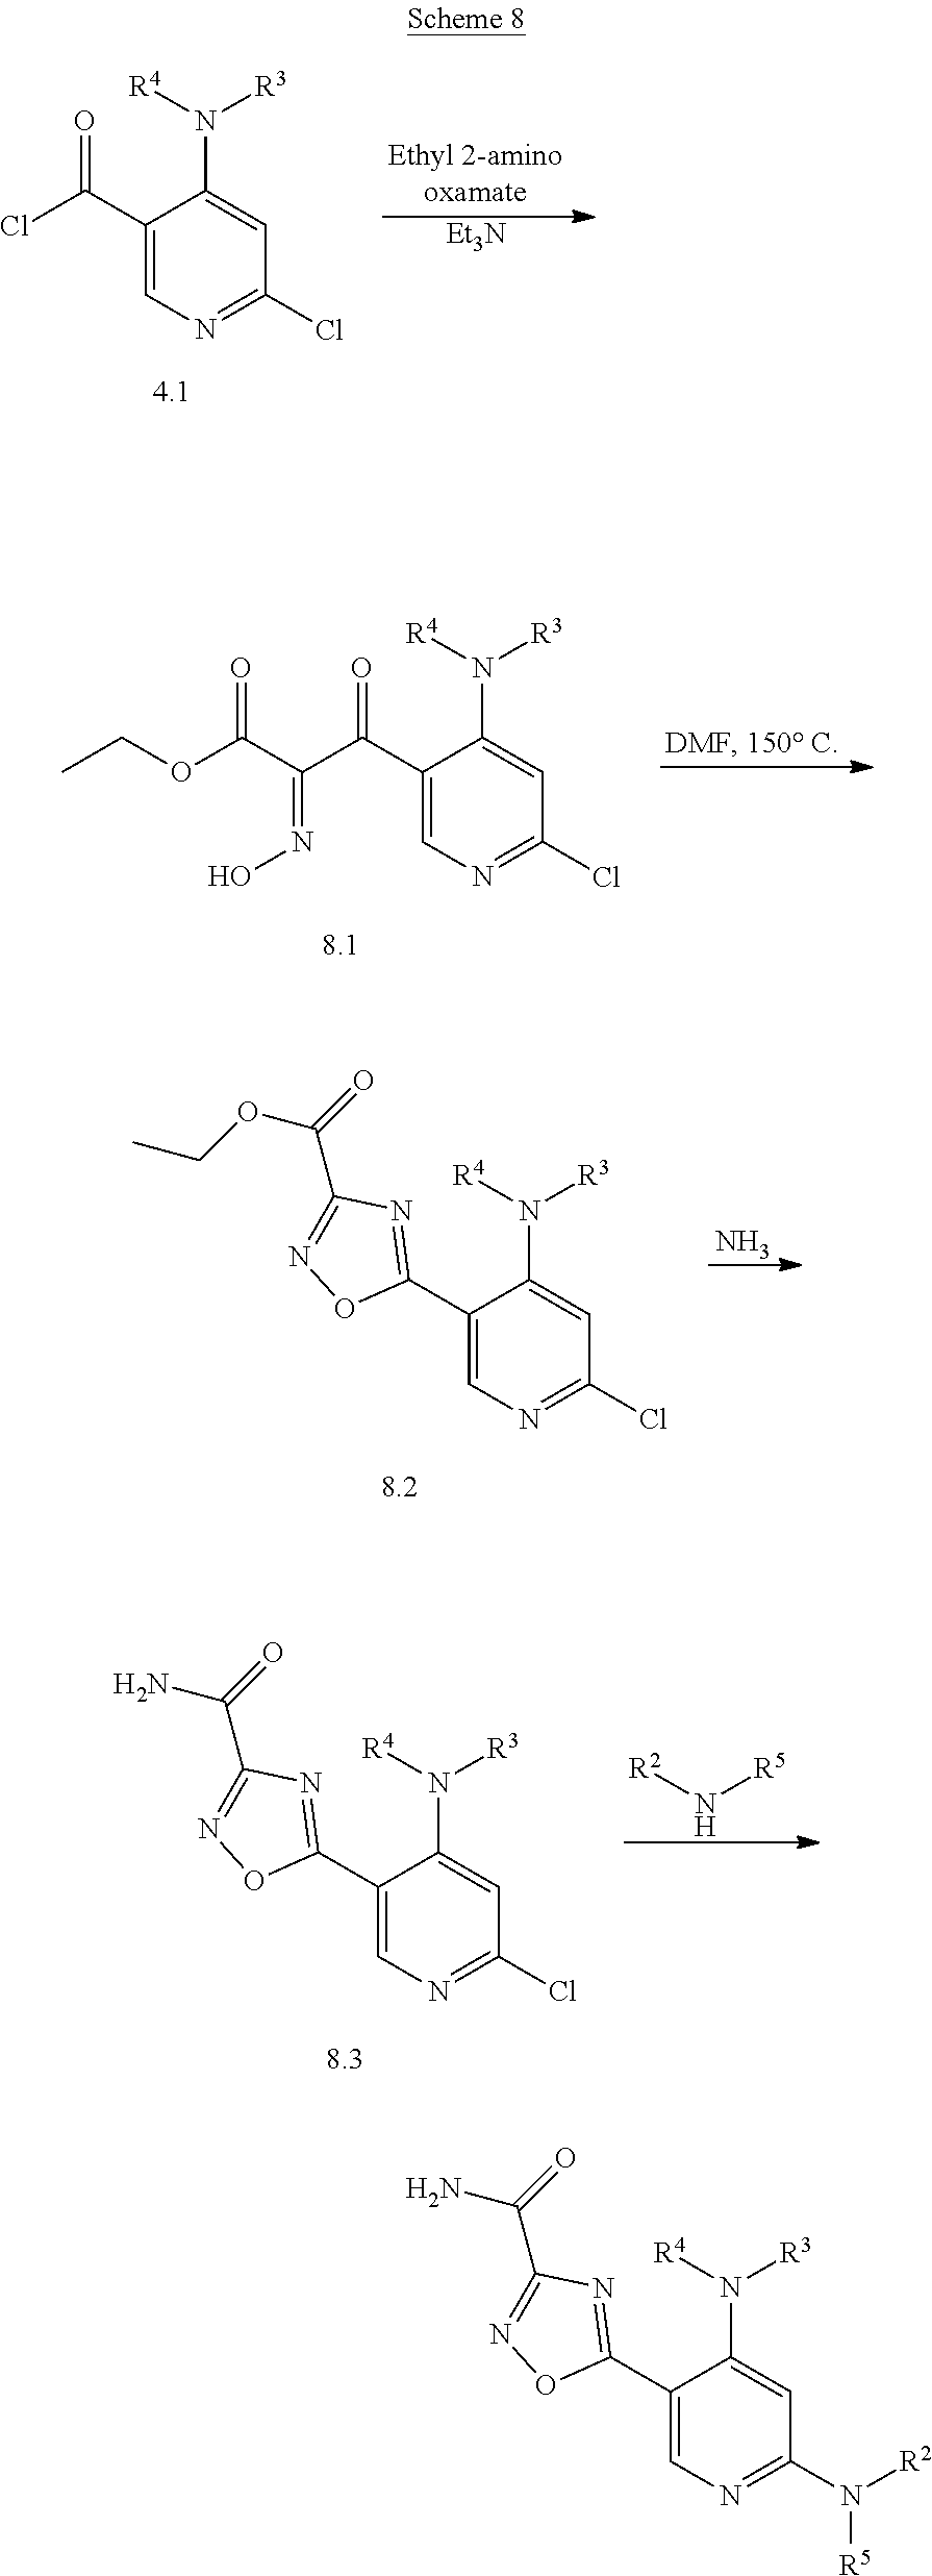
C1(C2=NC(C(N)=O)=NO2)=CN=C(N([R2])[R5])C=C1N([R4])[R3].C1(C(Cl)=O)=CN=C(Cl)C=C1N([R4])[R3].[Et3N].C1(C(C(C(OCC)=O)=NO)=O)=CN=C(Cl)C=C1N([R4])[R3].C1(C2=NC(C(OCC)=O)=NO2)=CN=C(Cl)C=C1N([R4])[R3].N.C1(C2=NC(C(N)=O)=NO2)=CN=C(Cl)C=C1N([R4])[R3].N([R2])[R5]
